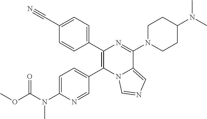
C1(C2=CC=C(C#N)C=C2)=C(C2=CC=C(N(C(OC)=O)C)N=C2)N2C(=CN=C2)C(N2CCC(N(C)C)CC2)=N1
